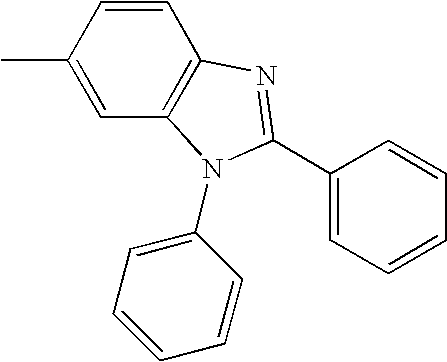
C1=C(C)C=CC2=C1N(C1=CC=CC=C1)C(C1=CC=CC=C1)=N2
